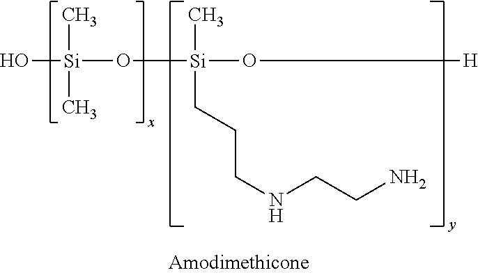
O[Si](C)(C)O[Si](O[H])(C)CCCNCCN
